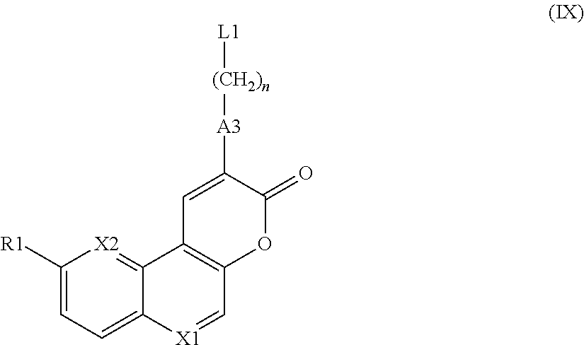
C1([R1])=CC=C2C(=[X2]1)C1=C(C=[X1]2)OC(=O)C([A3][(CH2)n][L1])=C1
